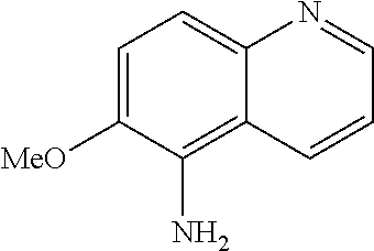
C1=C([MeO])C(N)=C2C(=C1)N=CC=C2
